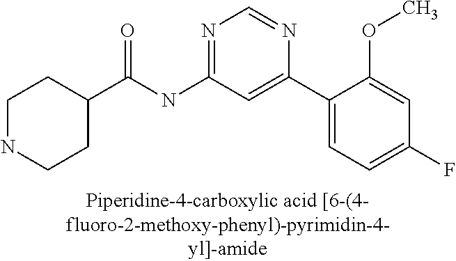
C1NCCC(C(NC2=NC=NC(C3=CC=C(F)C=C3OC)=C2)=O)C1
